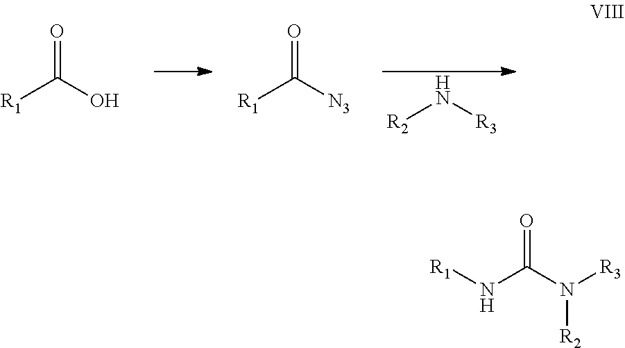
[R2]N[R3].O=C(O)[R1].O=C([N3])[R1].[R1]NC(N([R2])[R3])=O
